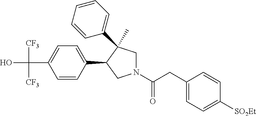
C(C1=CC=C(C2CN(C(CC3=CC=C([SO2Et])C=C3)=O)CC2(C)C2=CC=CC=C2)C=C1)(O)([CF3])[CF3]
